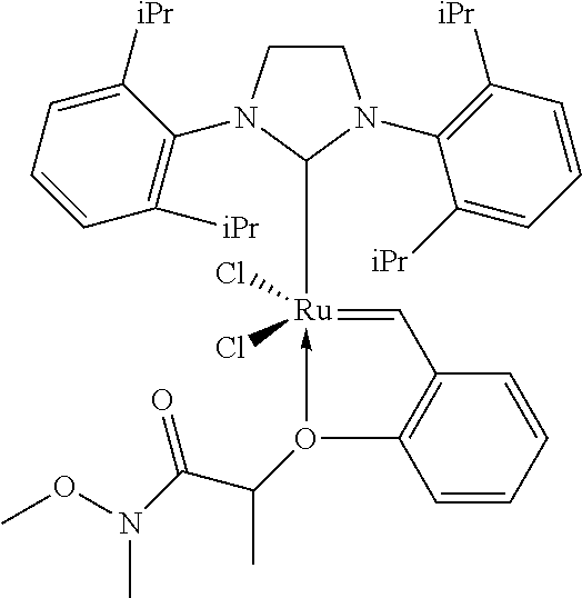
C1CN(C2=C([iPr])C=CC=C2[iPr])C([Ru]2(Cl)(Cl)-O(C(C)C(N(OC)C)=O)C3=C(C=CC=C3)C=2)N1C1=C([iPr])C=CC=C1[iPr]
